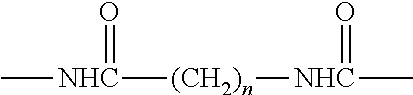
C[NHC]([(CH2)n][NHC](C)=O)=O
